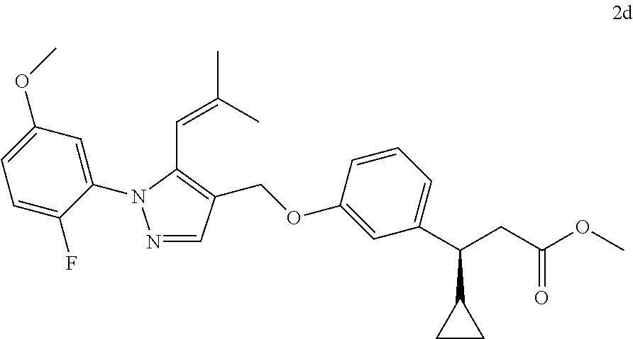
C1(N2N=CC(COC3=CC(C(CC(OC)=O)C4CC4)=CC=C3)=C2C=C(C)C)=CC(OC)=CC=C1F
